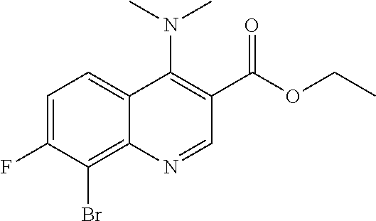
BrC1=C2C(=CC=C1F)C(N(C)C)=C(C(OCC)=O)C=N2
